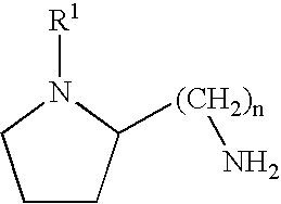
C1CC([(CH2)n]N)N([R1])C1
